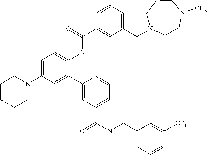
C1CCCN(C2=CC=C(NC(C3=CC(CN4CCCN(C)CC4)=CC=C3)=O)C(C3=CC(C(NCC4=CC=CC([CF3])=C4)=O)=CC=N3)=C2)C1
